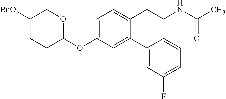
C1=C(OC2OCC([BnO])CC2)C=C(C2=CC(F)=CC=C2)C(CCNC(C)=O)=C1
